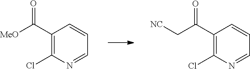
C1(C([MeO])=O)=C(Cl)N=CC=C1.C1(C(C[NC])=O)=C(Cl)N=CC=C1
